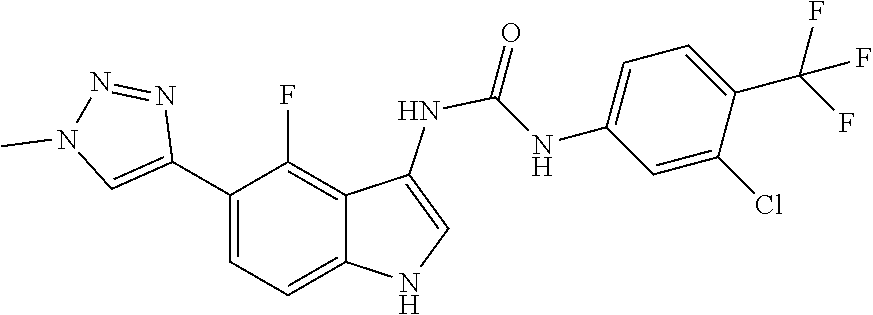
C1=C(C(F)(F)F)C(Cl)=CC(NC(=O)NC2=CNC3=CC=C(C4=CN(C)N=N4)C(F)=C23)=C1
